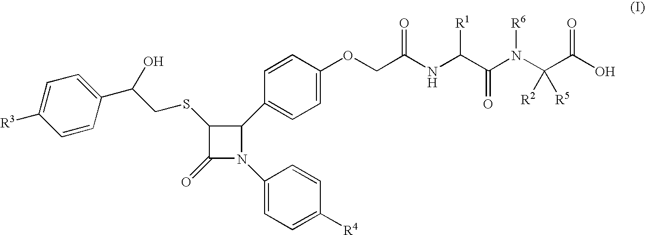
C1(SCC(C2=CC=C([R3])C=C2)O)C(=O)N(C2=CC=C([R4])C=C2)C1C1=CC=C(OCC(NC(C(N(C(C(O)=O)([R5])[R2])[R6])=O)[R1])=O)C=C1
